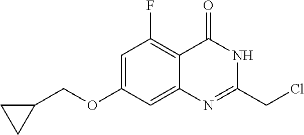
C(C1CC1)OC1=CC(F)=C2C(=C1)N=C(CCl)NC2=O
